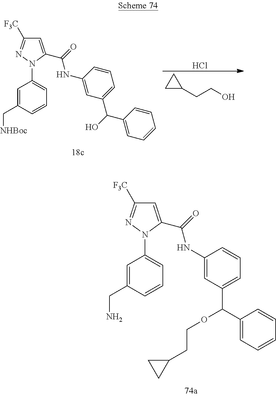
C1=C(C(NC2=CC(C(OCCC3CC3)C3=CC=CC=C3)=CC=C2)=O)N(C2=CC=CC(CN)=C2)N=C1[F3C].C1=C(C(NC2=CC(C(C3=CC=CC=C3)O)=CC=C2)=O)N(C2=CC=CC(C[NHBoc])=C2)N=C1[F3C].C1C(CCO)C1.Cl
